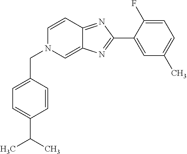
C1(C2=NC3=CN(CC4=CC=C(C(C)C)C=C4)C=CC3=N2)=CC(C)=CC=C1F
